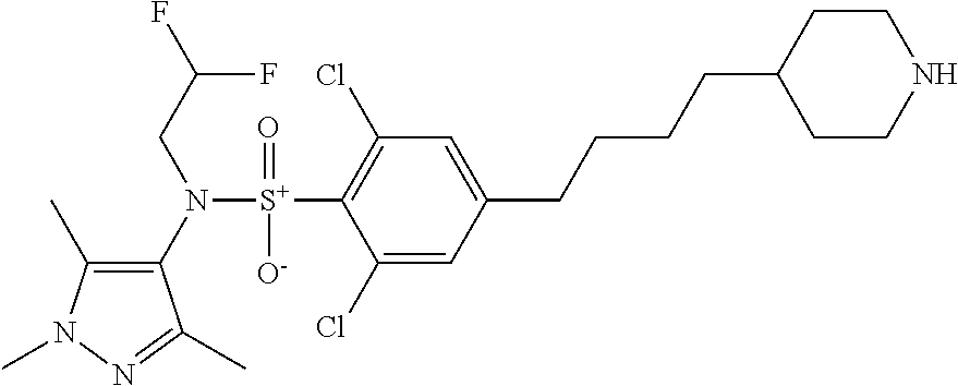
C1(C)=C(N([S+](C2=C(Cl)C=C(CCCCC3CCNCC3)C=C2Cl)(=O)[O-])CC(F)F)C(C)=NN1C
